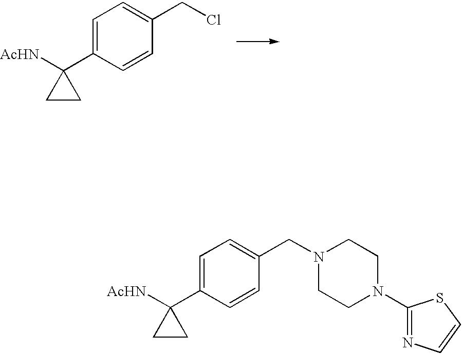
C1=C(C2([AcHN])CC2)C=CC(CN2CCN(C3=NC=CS3)CC2)=C1.C1=C(C2([AcHN])CC2)C=CC(CCl)=C1
